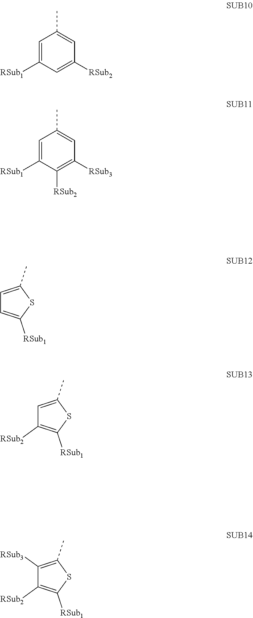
C1=C([RSub2])C=C(C)C=C1[RSub1].C1([RSub2])=C([RSub3])C=C(C)C=C1[RSub1].C1=C(C)SC([RSub1])=C1.C1=C(C)SC([RSub1])=C1[RSub2].C1([RSub3])=C(C)SC([RSub1])=C1[RSub2]
